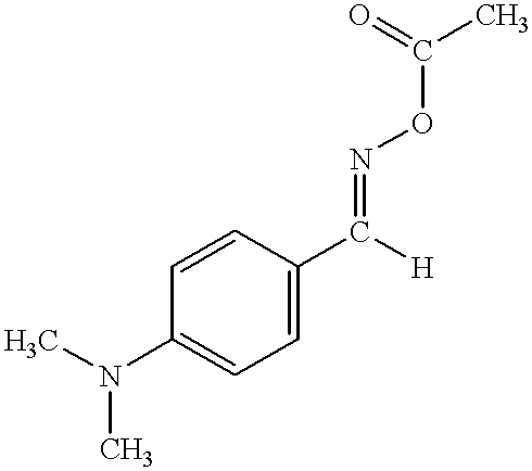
C1=C(N(C)C)C=CC(C([H])=NOC(C)=O)=C1
